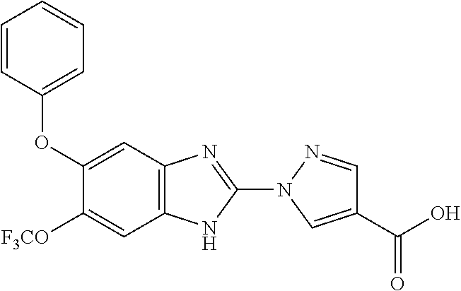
C1(OC2=CC=CC=C2)=CC2=C(C=C1[F3CO])NC(N1C=C(C(O)=O)C=N1)=N2
